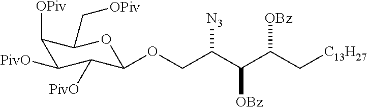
C(C(C(C[C13H27])[OBz])[OBz])(COC1C([PivO])C([PivO])C([OPiv])C(C[OPiv])O1)[N3]
